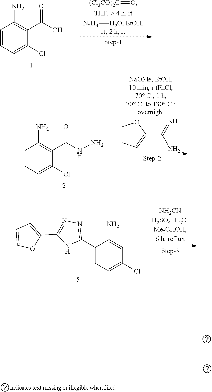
[N2H4][H2O].[(Cl3CO)2C]=O.C1=CC=C(Cl)C(C(O)=O)=C1N.C1=CC=C(C(=N)N)O1.C1=CC=C(Cl)C(C(NN)=O)=C1N.C1=CC=C(C2=NN=C(C3=CC=C(Cl)C=C3N)N2)O1
